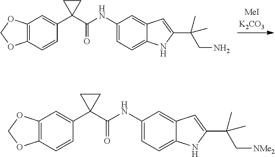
C12=C(C=CC(C3(C(NC4=CC=C5C(=C4)C=C(C(CN)(C)C)N5)=O)CC3)=C1)OCO2.C12=C(C=CC(C3(C(NC4=CC=C5C(=C4)C=C(C(C[NMe2])(C)C)N5)=O)CC3)=C1)OCO2
